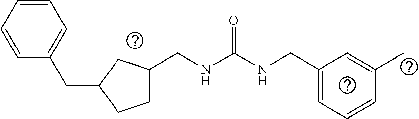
C1=CC=CC(CC2CC(CNC(NCC3=CC=CC(C)=C3)=O)CC2)=C1
